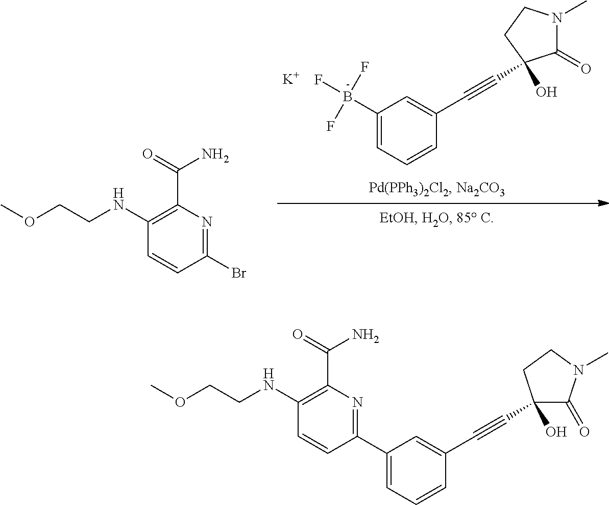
C1(=O)N(C)CCC1(O)C#CC1=CC(B(F)(F)F)=CC=C1.[K].C1(NCCOC)=C(C(N)=O)N=C(Br)C=C1.C1(O)(C#CC2=CC(C3=NC(C(=O)N)=C(NCCOC)C=C3)=CC=C2)C(=O)N(C)CC1
